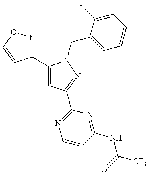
C1(C2=CC(C3=NC=CC(NC(=O)[CF3])=N3)=NN2CC2=CC=CC=C2F)=NOC=C1
